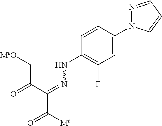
[MeO]CC(C(=NNC1=C(F)C=C(N2N=CC=C2)C=C1)C([Me])=O)=O
